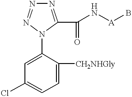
N1=C(C(N[A]B)=O)N(C2=CC(Cl)=CC=C2[CH2NHGly])N=N1
